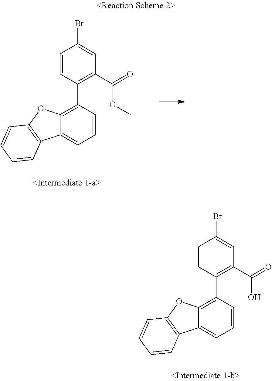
C1=CC(C2=C3C(=CC=C2)C2=C(O3)C=CC=C2)=C(C(O)=O)C=C1Br.C1=CC(C2=C3C(=CC=C2)C2=C(O3)C=CC=C2)=C(C(OC)=O)C=C1Br
